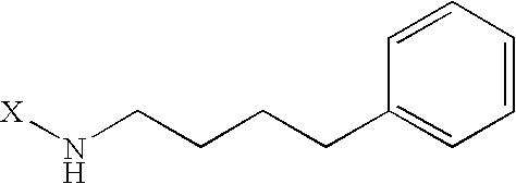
[X]NCCCCC1=CC=CC=C1
